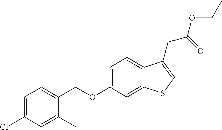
C(OC1=CC=C2C(=C1)SC=C2CC(OCC)=O)C1=CC=C(Cl)C=C1C
